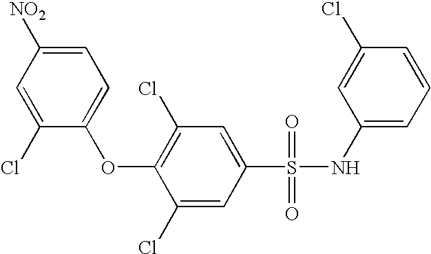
[NO2]C1=CC=C(OC2=C(Cl)C=C(S(=O)(=O)NC3=CC=CC(Cl)=C3)C=C2Cl)C(Cl)=C1
